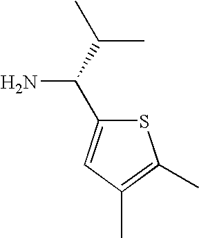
S1C(C(C(C)C)N)=CC(C)=C1C
